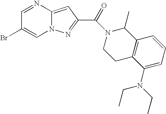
C1=NC2=CC(C(=O)N3CCC4=C(C3C)C=CC=C4N(CC)CC)=NN2C=C1Br
